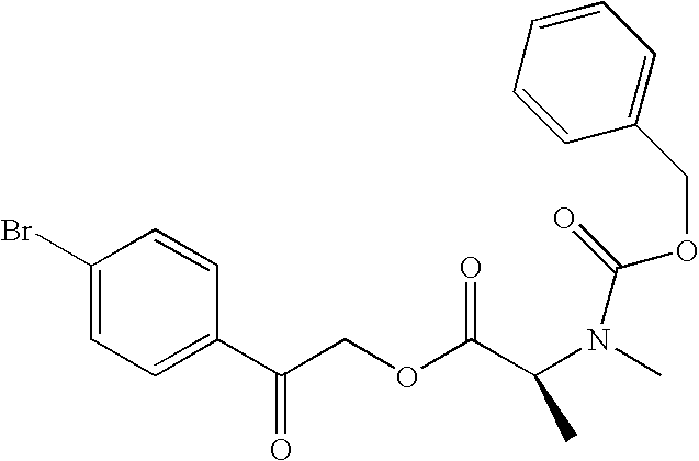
C1(Br)=CC=C(C(COC(C(N(C)C(=O)OCC2=CC=CC=C2)C)=O)=O)C=C1
